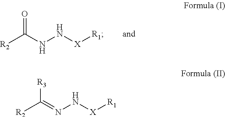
O=C(NN[X][R1])[R2].[R3]C(=NN[X][R1])[R2]
